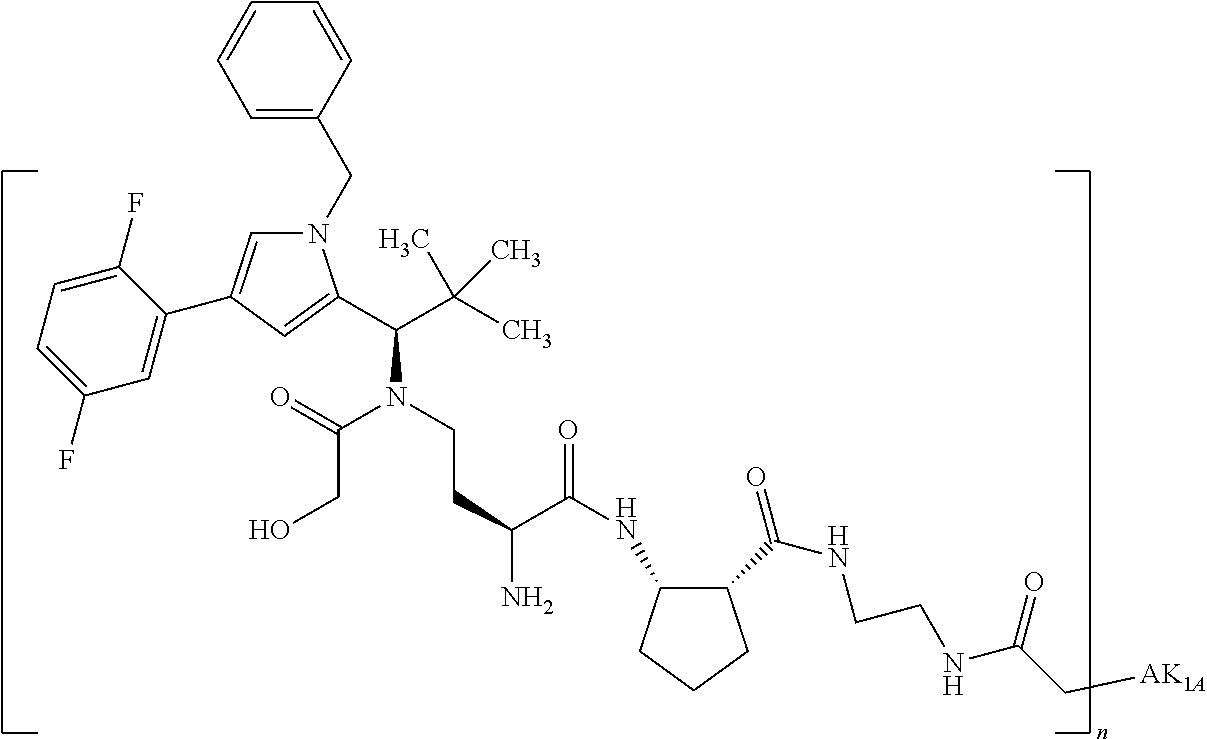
N1(CC2=CC=CC=C2)C=C(C2=CC(F)=CC=C2F)C=C1C(C(C)(C)C)N(C(CO)=O)CCC(C(=O)NC1C(C(NCCNC(C[AK1A])=O)=O)CCC1)N
